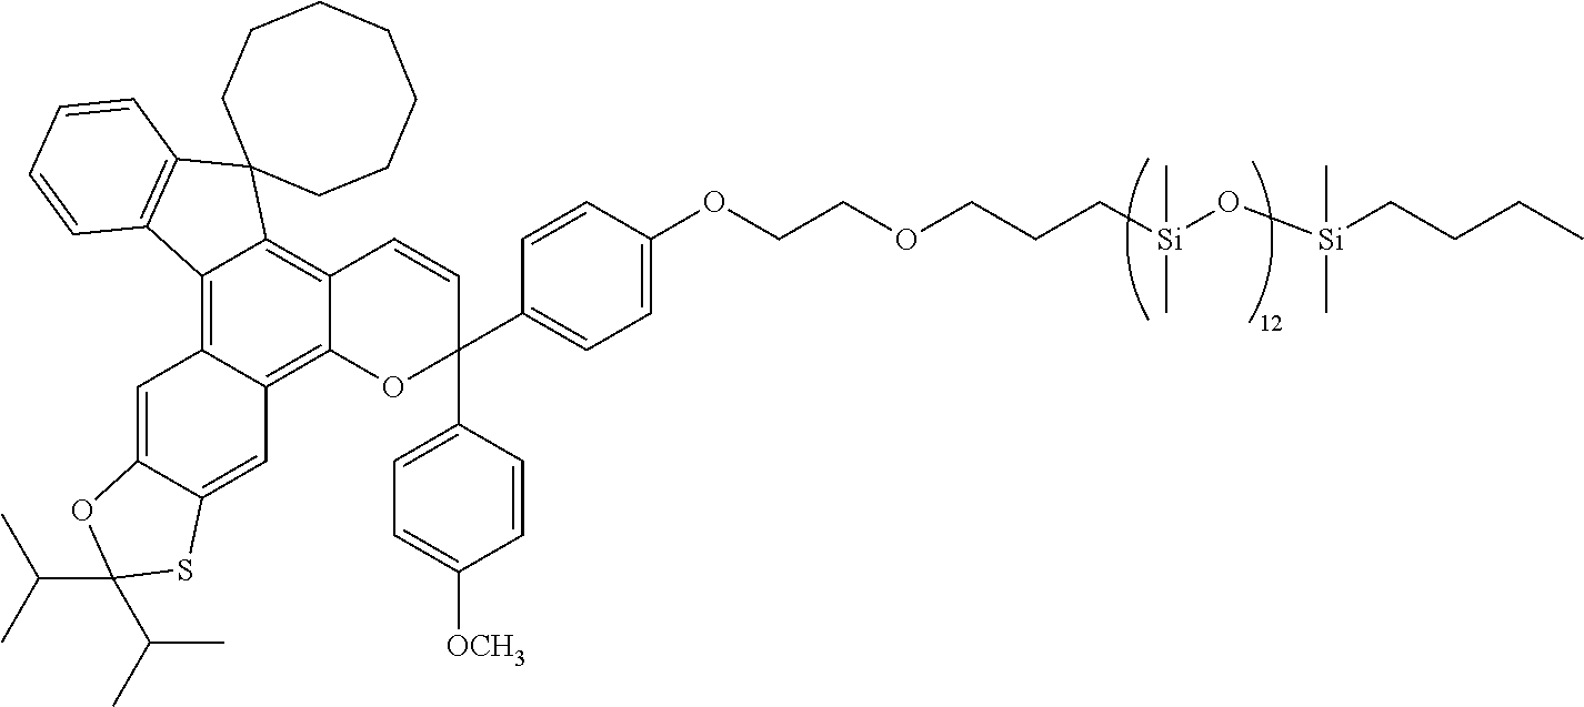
C12=C3C(=C4C(=C1C=CC(C1=CC=C([OCH3])C=C1)(C1=CC=C(OCCOCCC[Si](O[Si](CCCC)(C)C)(C)C)C=C1)O2)C1(C2=C4C=CC=C2)CCCCCCC1)C=C1C(=C3)SC(C(C)C)(C(C)C)O1
